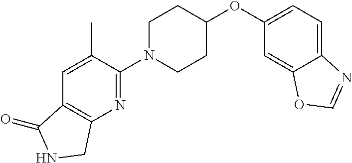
C12=CC=C(OC3CCN(C4=NC5=C(C=C4C)C(=O)NC5)CC3)C=C1OC=N2
